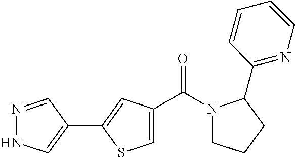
N1=CC(C2=CC(C(N3CCCC3C3=NC=CC=C3)=O)=CS2)=CN1
